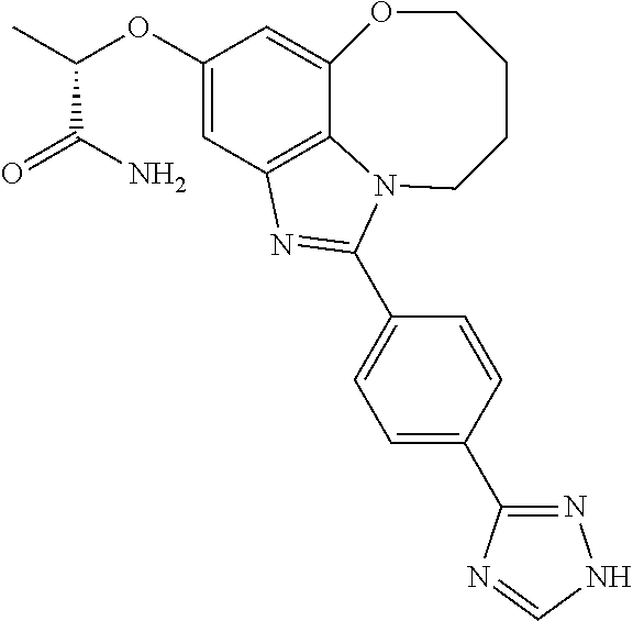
C1(OC(C)C(=O)N)=CC2=C3C(=C1)OCCCCN3C(C1=CC=C(C3=NNC=N3)C=C1)=N2
